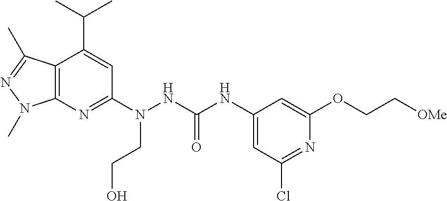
C12=C(N=C(N(NC(NC3=CC(Cl)=NC(OCC[OMe])=C3)=O)CCO)C=C1C(C)C)N(C)N=C2C
